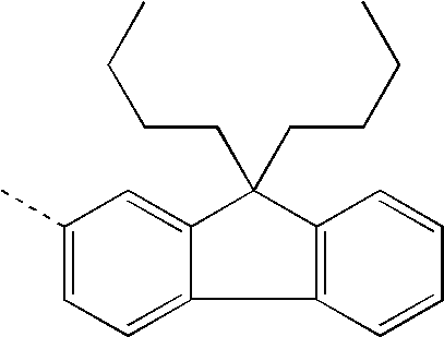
C1(C)=CC=C2C(=C1)C(CCCC)(CCCC)C1=C2C=CC=C1
